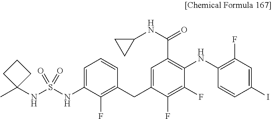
C1(NC2=C(C(NC3CC3)=O)C=C(CC3=C(F)C(NS(NC4(C)CCC4)(=O)=O)=CC=C3)C(F)=C2F)=C(F)C=C(I)C=C1
